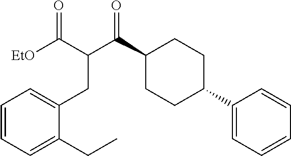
C1(C2CCC(C(C(C([EtO])=O)CC3=CC=CC=C3CC)=O)CC2)=CC=CC=C1
